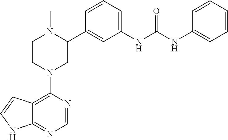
C12=C(N3CC(C4=CC(NC(NC5=CC=CC=C5)=O)=CC=C4)N(C)CC3)N=CN=C1NC=C2
